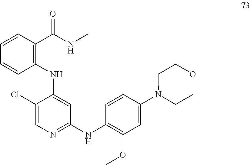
C1(Cl)=CN=C(NC2=C(OC)C=C(N3CCOCC3)C=C2)C=C1NC1=C(C(NC)=O)C=CC=C1
